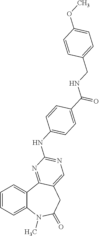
C1=CC=C2C(=C1)C1=NC(NC3=CC=C(C(NCC4=CC=C(OC)C=C4)=O)C=C3)=NC=C1CC(=O)N2C
